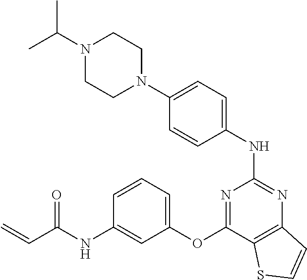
C1=CC(NC2=NC3=C(C(OC4=CC=CC(NC(C=C)=O)=C4)=N2)SC=C3)=CC=C1N1CCN(C(C)C)CC1
